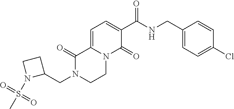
N1(CC2CCN2S(C)(=O)=O)CCN2C(=CC=C(C(NCC3=CC=C(Cl)C=C3)=O)C2=O)C1=O
